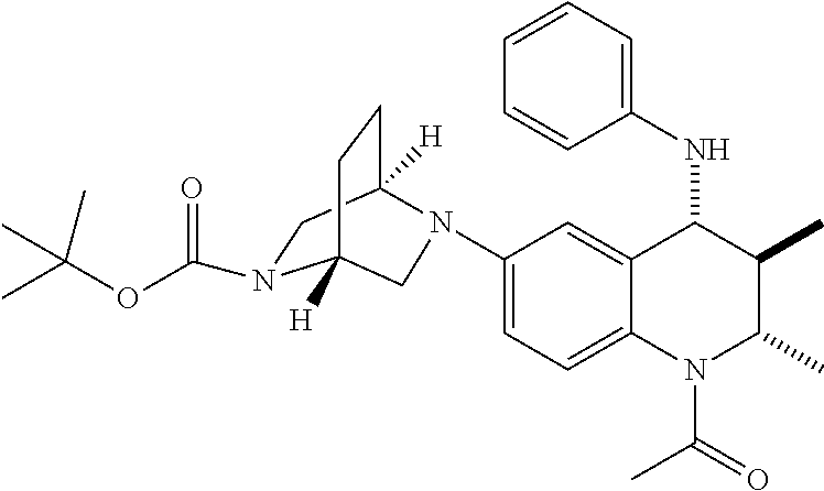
C1(N2C3([H])CCC([H])(N(C(OC(C)(C)C)=O)C3)C2)=CC=C2C(=C1)C(NC1=CC=CC=C1)C(C)C(C)N2C(C)=O
